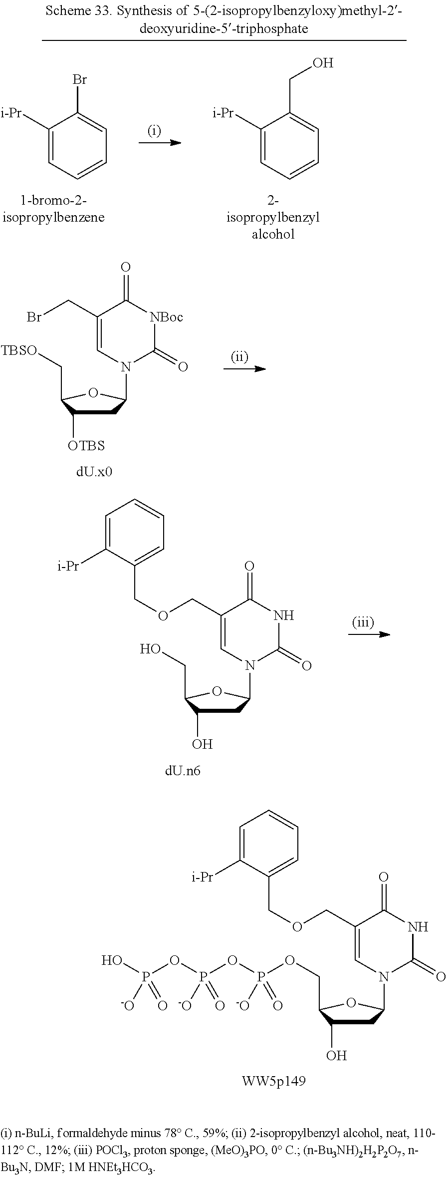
C1C([OTBS])C(C[TBSO])OC1N1C(=O)[NBoc]C(=O)C(CBr)=C1.C1C(O)C(CO)OC1N1C(=O)NC(=O)C(COCC2=CC=CC=C2[i-Pr])=C1.O(P([-O])(OP(=O)(OP(O)([-O])=O)[-O])=O)CC1C(O)CC(N2C(=O)NC(=O)C(COCC3=CC=CC=C3[i-Pr])=C2)O1.C1([i-Pr])=CC=CC=C1Br.C1([i-Pr])=CC=CC=C1CO
